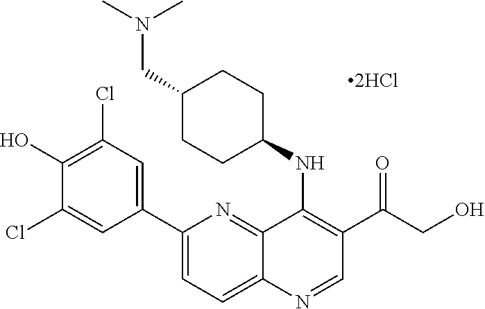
C12=NC(C3=CC(Cl)=C(O)C(Cl)=C3)=CC=C1N=CC(C(CO)=O)=C2NC1CCC(CN(C)C)CC1
